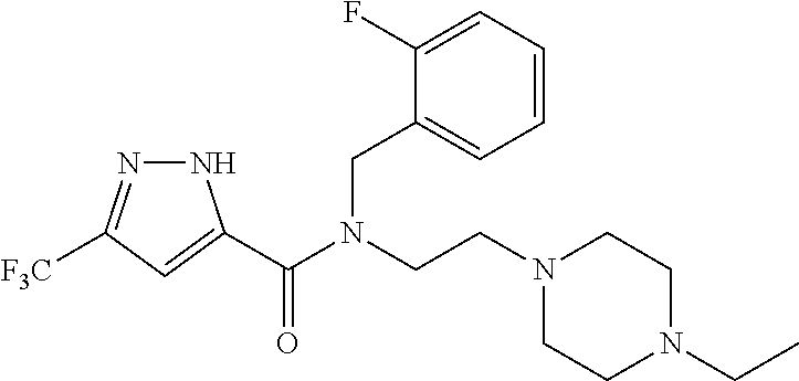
N1N=C([F3C])C=C1C(N(CCN1CCN(CC)CC1)CC1=CC=CC=C1F)=O
